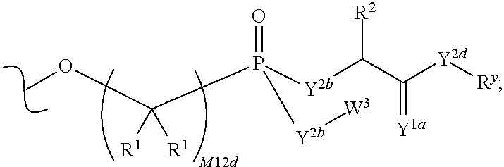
O(C)C(P([Y2b]C(C([Y2d][Ry])=[Y1a])[R2])(=O)[Y2b][W3])([R1])[R1]
